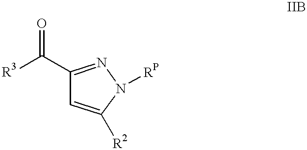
C1(C([R3])=O)=NN([RP])C([R2])=C1
